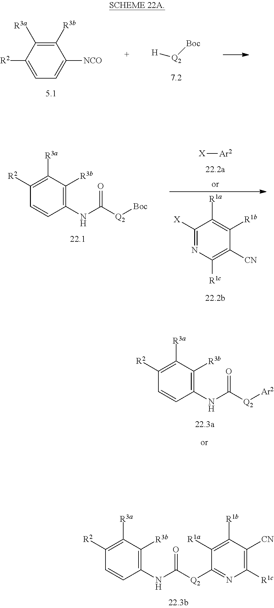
[H][Q2][Boc].C1([R3b])=C([R3a])C([R2])=CC=C1[NCO].C1(NC([Q2][Boc])=O)=C([R3b])C([R3a])=C([R2])C=C1.[X][Ar2].C1([X])=NC([R1c])=C([CN])C([R1b])=C1[R1a].C1(NC([Q2]C2=NC([R1c])=C([CN])C([R1b])=C2[R1a])=O)=C([R3b])C([R3a])=C([R2])C=C1.C1(NC([Q2][Ar2])=O)=C([R3b])C([R3a])=C([R2])C=C1
